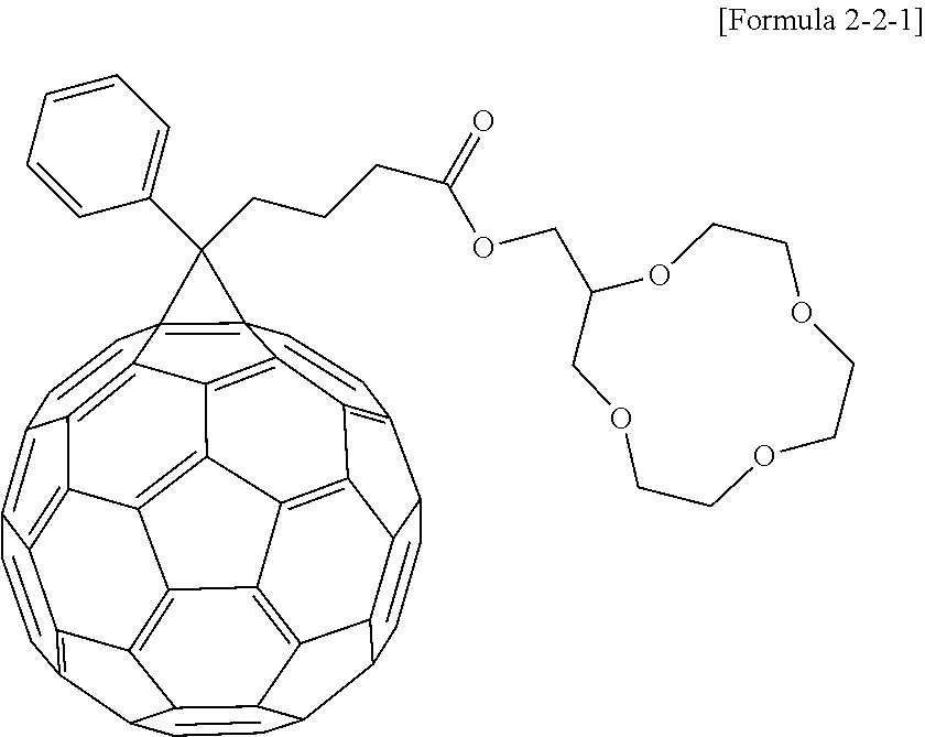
C1=CC2C3C4C1C1=C5C4=C4C6=C3C3C2C=CC2C3C3=C6C6=C4C4=C5C5(=C7(C=CC8=C9C(=C6C8=C47)C3=C2C=C9)C5(C2=CC=CC=C2)CCCC(OCC2OCCOCCOCCOC2)=O)C=C1
